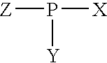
[Z]P([Y])[X]
